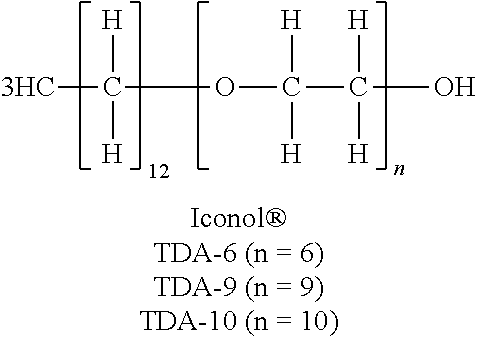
[3HC]C([H])([H])OC(C([H])([H])O)([H])[H]
